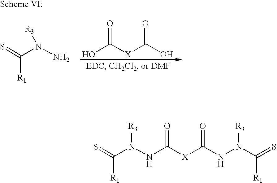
S=C(N(N)[R3])[R1].OC([X]C(O)=O)=O.S=C(N(NC([X]C(NN(C(=S)[R1])[R3])=O)=O)[R3])[R1]
